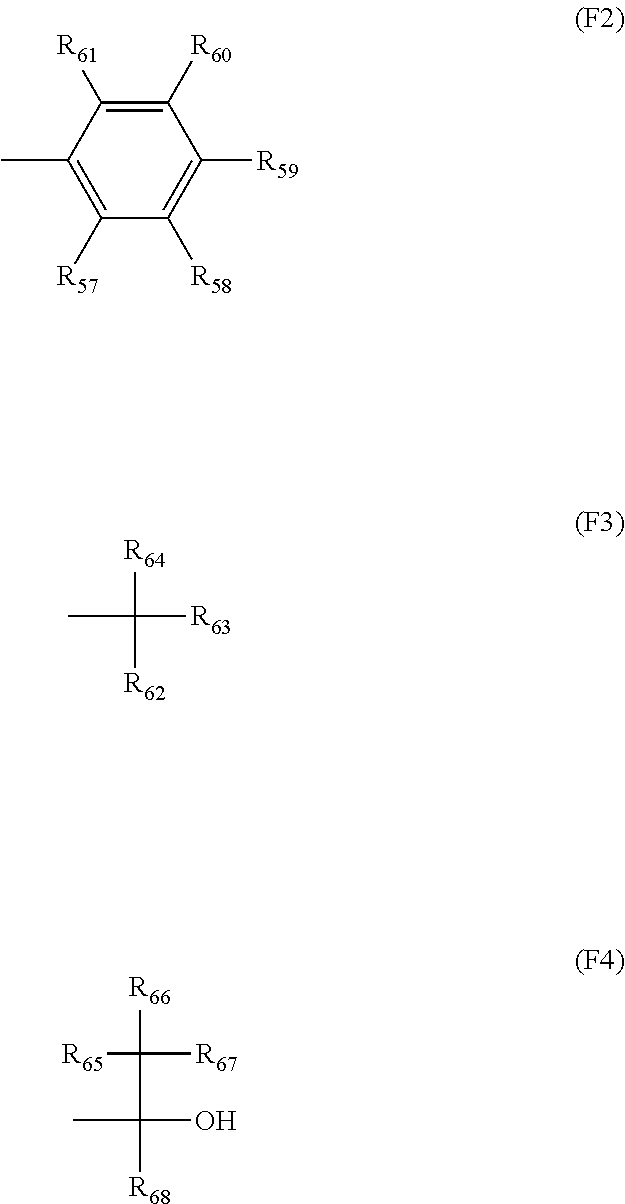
C1(C)=C([R57])C([R58])=C([R59])C([R60])=C1[R61].[R64]C(C)([R63])[R62].[R66]C([R65])([R67])C(C)(O)[R68]
